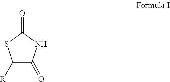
C1([R])C(=O)NC(=O)S1
